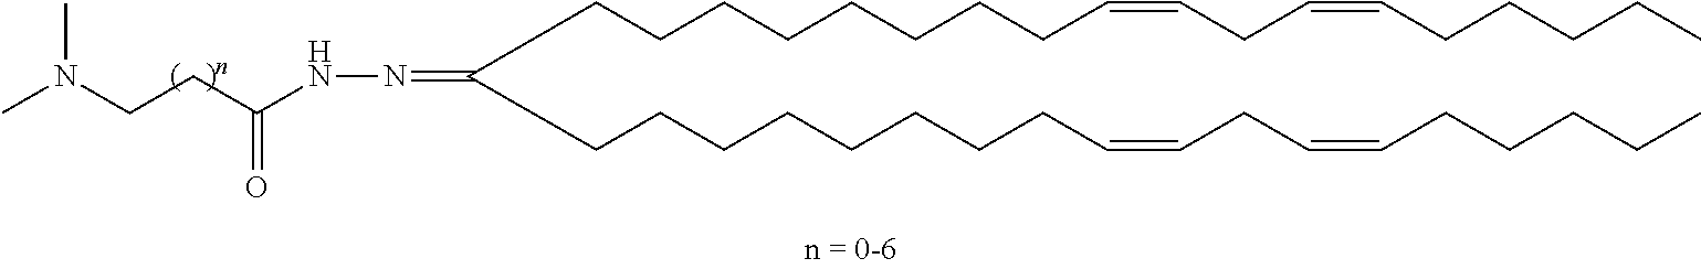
C(CCCCCCCC=CCC=CCCCCC)C(CCCCCCCCC=CCC=CCCCCC)=NNC(CCN(C)C)=O
